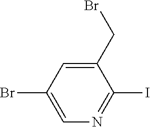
C1=C(CBr)C(I)=NC=C1Br
